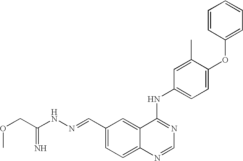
C1=CC(OC2=CC=C(NC3=NC=NC4=CC=C(C=NNC(COC)=N)C=C34)C=C2C)=CC=C1
